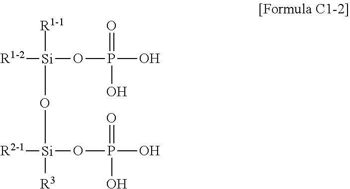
[R1-1][Si]([R1-2])(OP(O)(=O)O)O[Si]([R2-1])(OP(O)(=O)O)[R3]
